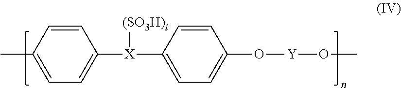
C1(C)=CC=C([X](C2=CC=C(O[Y]OC)C=C2)[(SO3H)i])C=C1
